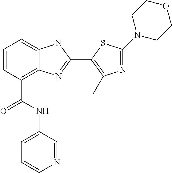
C1=CC(C(NC2=CC=CN=C2)=O)=C2C(=C1)NC(C1=C(C)N=C(N3CCOCC3)S1)=N2
